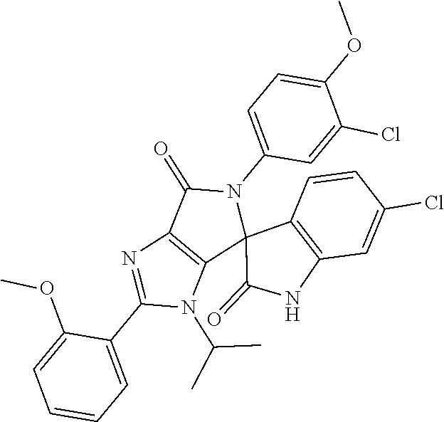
C12=C(C(=O)N(C3=CC=C(OC)C(Cl)=C3)C13C(=O)NC1=C3C=CC(Cl)=C1)N=C(C1=CC=CC=C1OC)N2C(C)C
